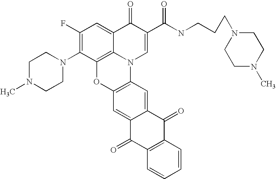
C1(F)=C(N2CCN(C)CC2)C2=C3C(=C1)C(=O)C(C(NCCCN1CCN(C)CC1)=O)=CN3C1=C(O2)C=C2C(=C1)C(=O)C1=C(C2=O)C=CC=C1
